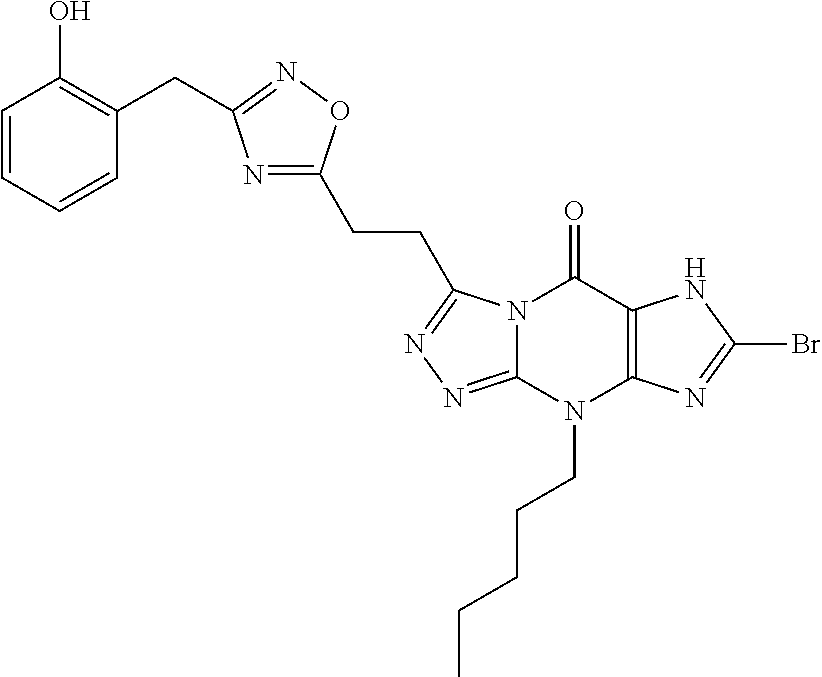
C1=CC=CC(CC2=NOC(CCC3=NN=C4N3C(=O)C3=C(N4CCCCC)N=C(Br)N3)=N2)=C1O
